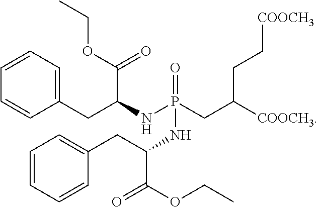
C1(CC(NP(=O)(CC([COOCH3])CC[COOCH3])NC(C(=O)OCC)CC2=CC=CC=C2)C(OCC)=O)=CC=CC=C1
